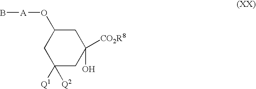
C1([Q2])([Q1])CC([CO2R8])(O)CC(O[A]B)C1
